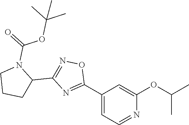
C1(C2=NC(C3N(C(=O)OC(C)(C)C)CCC3)=NO2)=CC=NC(OC(C)C)=C1
